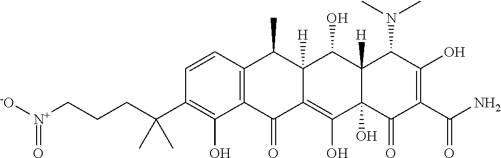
C1=CC2=C(C(O)=C1C(CCC[N+]([-O])=O)(C)C)C(=O)C1=C(O)C3(O)C([H])(C(O)C1([H])C2C)C(N(C)C)C(O)=C(C(N)=O)C3=O
